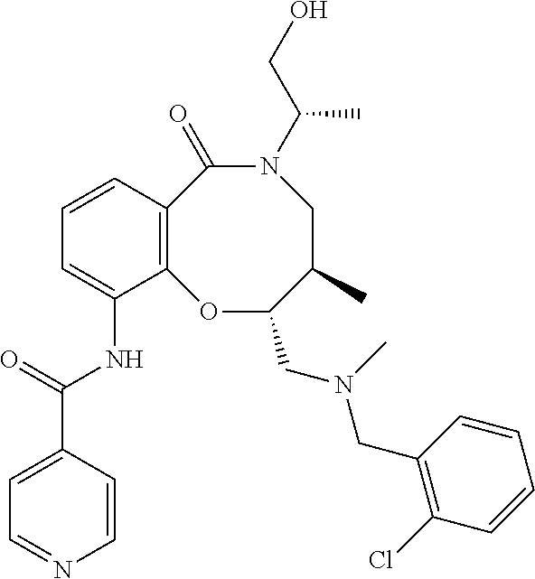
C12=C(C=CC=C1NC(C1=CC=NC=C1)=O)C(=O)N(C(CO)C)CC(C)C(CN(CC1=C(Cl)C=CC=C1)C)O2
